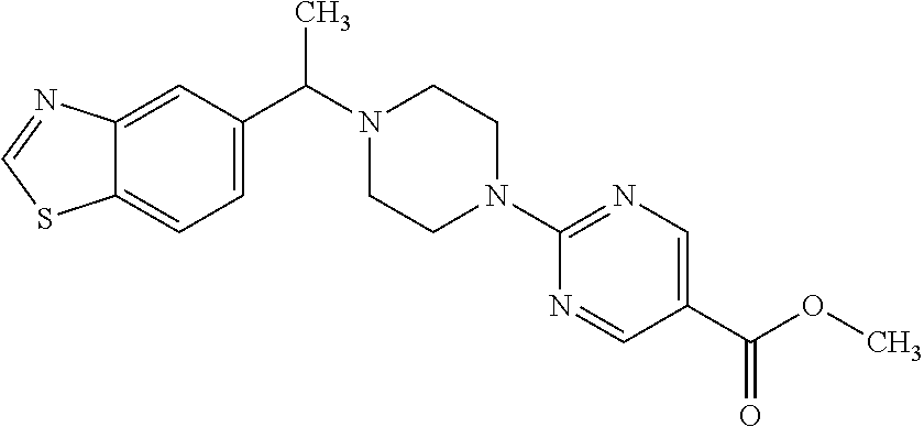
C12=CC(C(N3CCN(C4=NC=C(C(OC)=O)C=N4)CC3)C)=CC=C1SC=N2
